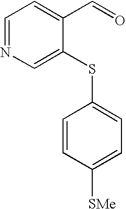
C1=NC=C(SC2=CC=C([SMe])C=C2)C(C=O)=C1
